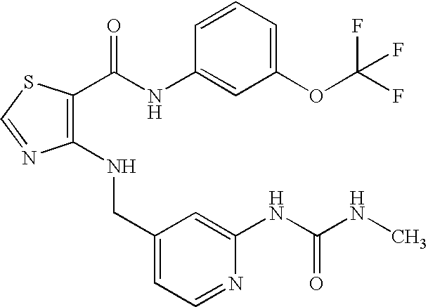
C1(NCC2=CC=NC(NC(NC)=O)=C2)=C(C(NC2=CC(OC(F)(F)F)=CC=C2)=O)SC=N1
